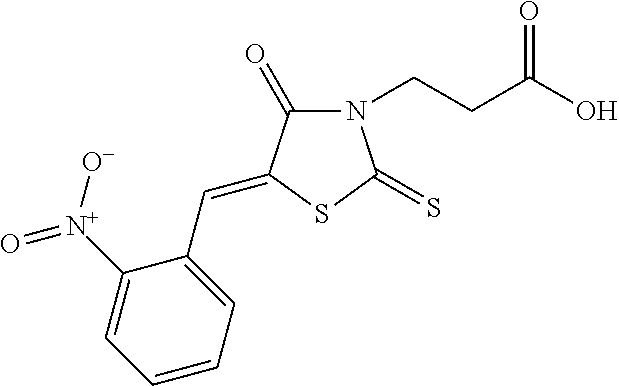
N1(CCC(O)=O)C(=O)C(=CC2=CC=CC=C2[N+]([O-])=O)SC1=S
